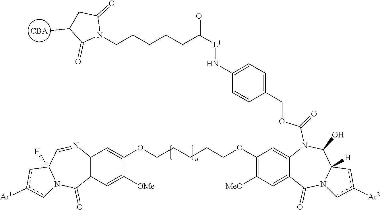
C12=C(C=C([OMe])C(OCCCCCOC3=C([MeO])C=C4C(=C3)N(C(=O)OCC3=CC=C(N[L1]C(=O)CCCCCN5C(=O)CC(C)C5=O)C=C3)C(O)C3([H])N(C4=O)cc([Ar2])c3)=C1)C(=O)N1C([H])(C=N2)cc([Ar1])c1.[CBA]
